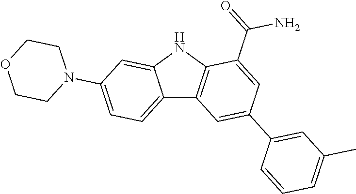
C12=CC=C(N3CCOCC3)C=C1NC1=C2C=C(C2=CC(C)=CC=C2)C=C1C(=O)N
